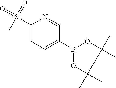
C1(S(=O)(=O)C)=CC=C(B2OC(C)(C)C(C)(C)O2)C=N1
